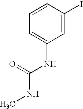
C1=CC(I)=CC(NC(NC)=O)=C1
